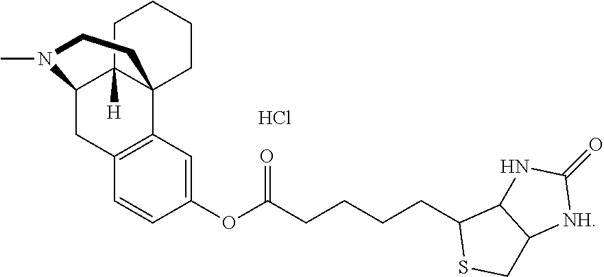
C1=CC(OC(CCCCC2SCC3C2NC(=O)[NH]3)=O)=CC2=C1CC1C3([H])C2(CCCC3)CCN1C.Cl
